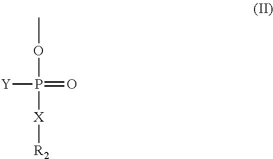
COP([X][R2])([Y])=O
